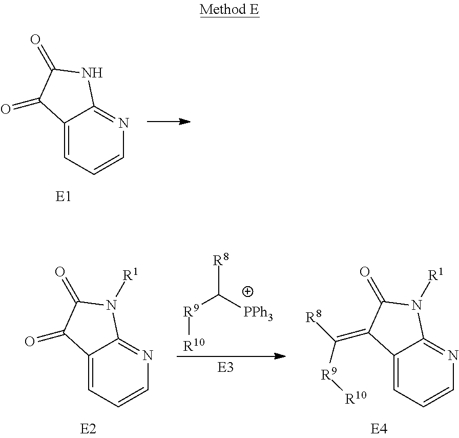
C12=CC=CN=C1NC(=O)C2=O.[R10][R9]C([PPh3])[R8].C12=CC=CN=C1N([R1])C(=O)C2=O.C12=CC=CN=C1N([R1])C(=O)C2=C([R9][R10])[R8]
